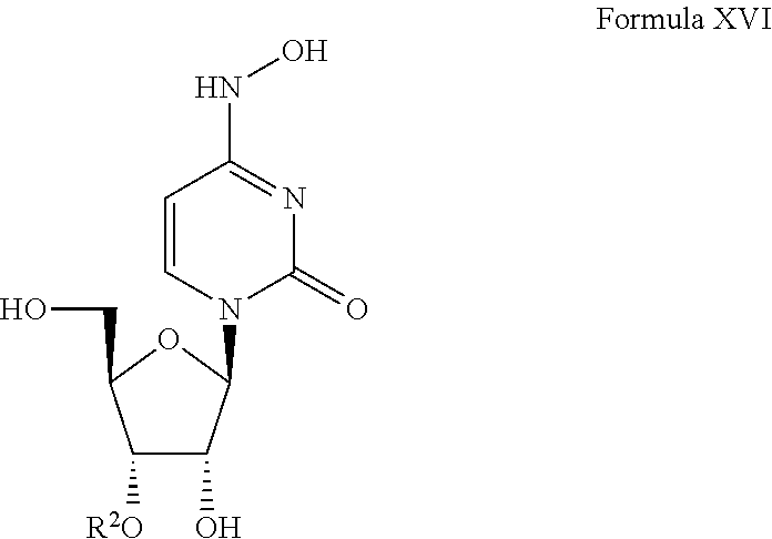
C1([R2O])C(O)C(N2C(=O)N=C(NO)C=C2)OC1CO
